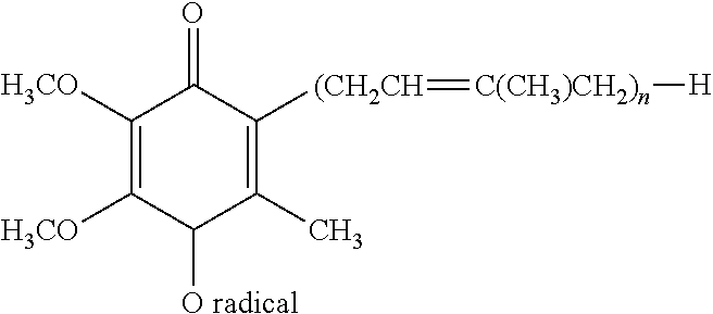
C1([H3CO])=C([H3CO])C([O radical])C(C)=C([(CH2CH]=[C(CH3)CH2)n][H])C1=O
